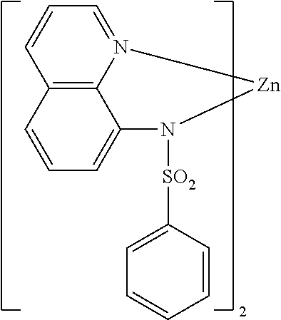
N1([SO2]C2=CC=CC=C2)C2=CC=CC3=C2N(=CC=C3)[Zn]1
